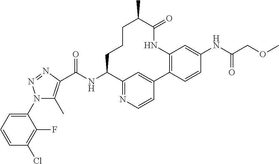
C12=NC=CC(=C1)C1=C(C=C(NC(COC)=O)C=C1)NC(=O)C(C)CCCC2NC(C1=C(C)N(C2=CC=CC(Cl)=C2F)N=N1)=O
